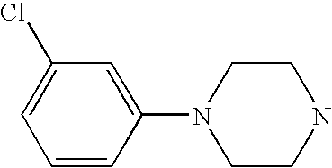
C1CNCCN1C1=CC(Cl)=CC=C1
